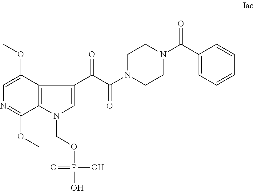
C1=C(OC)C2=C(C(OC)=N1)N(COP(O)(=O)O)C=C2C(C(=O)N1CCN(C(=O)C2=CC=CC=C2)CC1)=O
